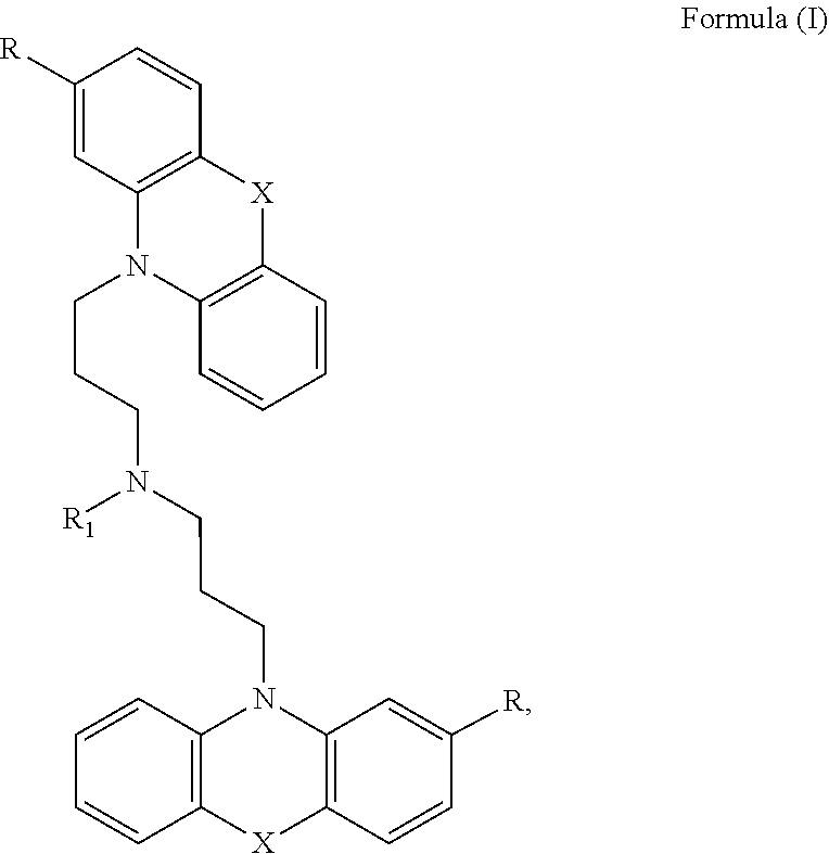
C1=CC=CC2=C1N(CCCN(CCCN1C3=C(C=CC([R])=C3)[X]C3=C1C=CC=C3)[R1])C1=C([X]2)C=CC([R])=C1
